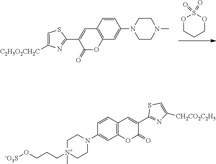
O1CCCOS1(=O)=O.C1=C([C2H5O2CH2C])N=C(C2=CC3=C(OC2=O)C=C(N2CCN(C)CC2)C=C3)S1.C12=C(C=C(C3=NC([CH2CO2C2H5])=CS3)C(=O)O1)C=CC(N1CC[N+](C)(CCCO[-O3S])CC1)=C2
